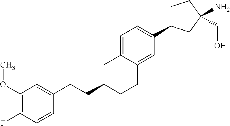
C1=C2C(=CC(C3CCC(N)(CO)C3)=C1)CCC(CCC1=CC(OC)=C(F)C=C1)C2
